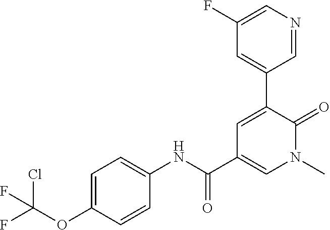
C1=C(C2=CC(F)=CN=C2)C(=O)N(C)C=C1C(NC1=CC=C(OC(F)(Cl)F)C=C1)=O
